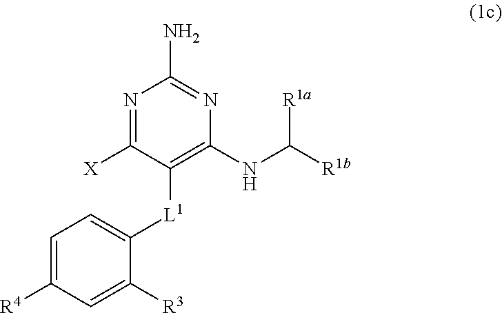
C1([L1]C2=CC=C([R4])C=C2[R3])=C(NC([R1b])[R1a])N=C(N)N=C1[X]
